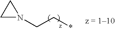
N1(CC*)CC1
